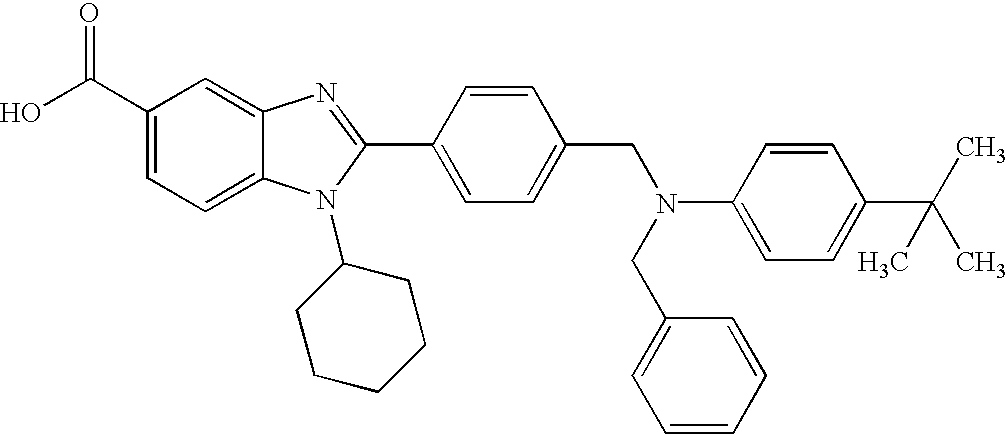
OC(C1=CC=C2C(=C1)N=C(C1=CC=C(CN(C3=CC=C(C(C)(C)C)C=C3)CC3=CC=CC=C3)C=C1)N2C1CCCCC1)=O
